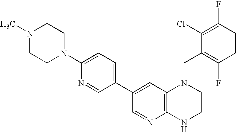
C12=C(NCCN1CC1=C(F)C=CC(F)=C1Cl)N=CC(C1=CC=C(N3CCN(C)CC3)N=C1)=C2
